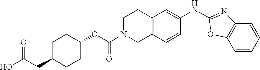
N(C1=CC2=C(C=C1)CN(C(OC1CCC(CC(=O)O)CC1)=O)CC2)C1=NC2=C(C=CC=C2)O1
